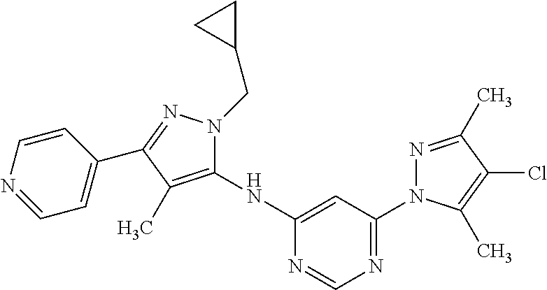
C1=C(NC2=C(C)C(C3=CC=NC=C3)=NN2CC2CC2)N=CN=C1N1N=C(C)C(Cl)=C1C
